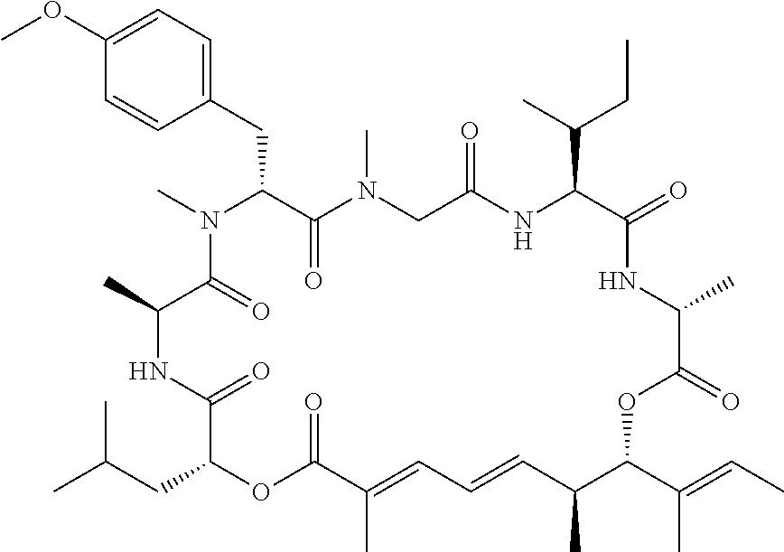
C1(OC)=CC=C(CC2C(=O)N(C)CC(=O)NC(C(C)CC)C(=O)NC(C)C(=O)OC(C(=CC)C)C(C)C=CC=C(C)C(=O)OC(CC(C)C)C(=O)NC(C)C(=O)N2C)C=C1
